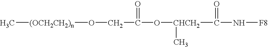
N(C(=O)[CHCH2](C)OC(CO[(OCH2CH2)n]C)=O)[F8]
